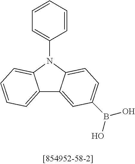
C12=CC=CC=C1N(C1=CC=CC=C1)C1=CC=C(B(O)O)C=C21
